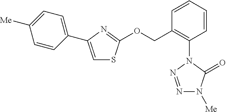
N1=NN(C2=C(COC3=NC(C4=CC=C([Me])C=C4)=CS3)C=CC=C2)C(=O)N1[Me]
